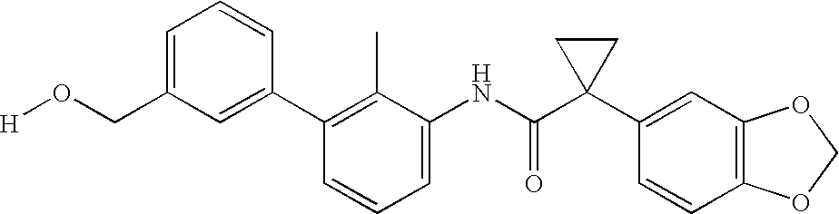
C1(NC(C2(C3=CC4=C(C=C3)OCO4)CC2)=O)=CC=CC(C2=CC(CO[H])=CC=C2)=C1C
